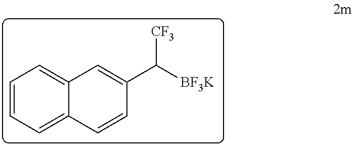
C1(C([CF3])[BF3K])=CC2=CC=CC=C2C=C1
